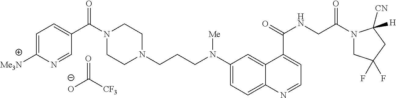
C1CN(CCCN(C2=CC=C3C(=C2)C(C(=O)NCC(N2CC(F)(F)CC2([CN])[H])=O)=CC=N3)[Me])CCN1C(C1=CC=C([Me3N])N=C1)=O.O=C([CF3])[O-]
